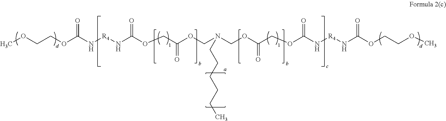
COCCOC(N[R4]NC(OCC(OCN(COC(COC(N[R4]NC(OCCOC)=O)=O)=O)CCCCCC)=O)=O)=O
